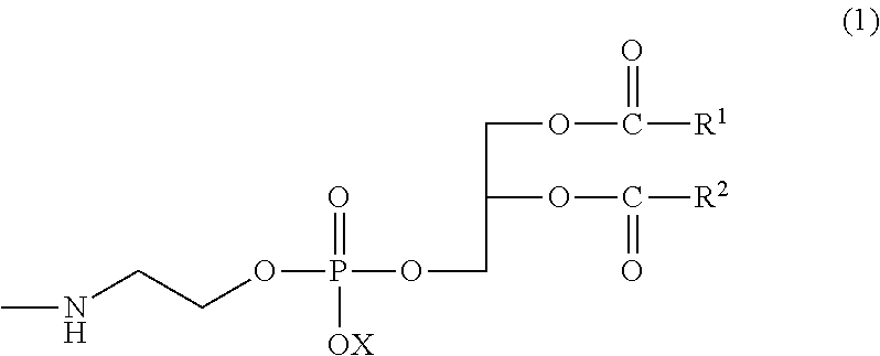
CNCCOP(=O)([OX])OCC(OC(=O)[R2])COC(=O)[R1]
